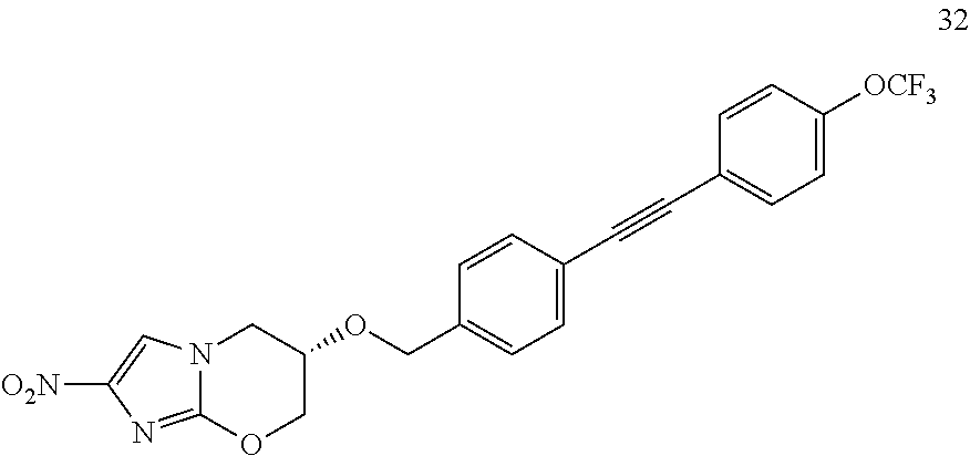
N12C(=NC([O2N])=C1)OCC(OCC1=CC=C(C#CC3=CC=C([OCF3])C=C3)C=C1)C2
